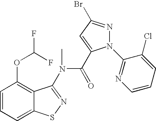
C1=CC=C2C(=C1OC(F)F)C(N(C(C1=CC(Br)=NN1C1=NC=CC=C1Cl)=O)C)=NS2
